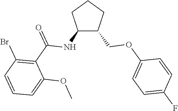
BrC1=C(C(=O)NC2C(COC3=CC=C(F)C=C3)CCC2)C(OC)=CC=C1
